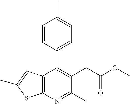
C12=C(N=C(C)C(CC(OC)=O)=C1C1=CC=C(C)C=C1)SC(C)=C2
